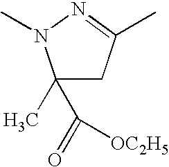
C1(C(=O)[OC2H5])(C)CC(C)=NN1C
